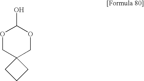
O1CC2(COC1O)CCC2
